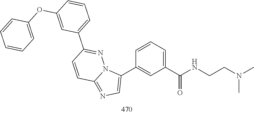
N(C)(CCNC(C1=CC=CC(C2=CN=C3C=CC(C4=CC=CC(OC5=CC=CC=C5)=C4)=NN32)=C1)=O)C
